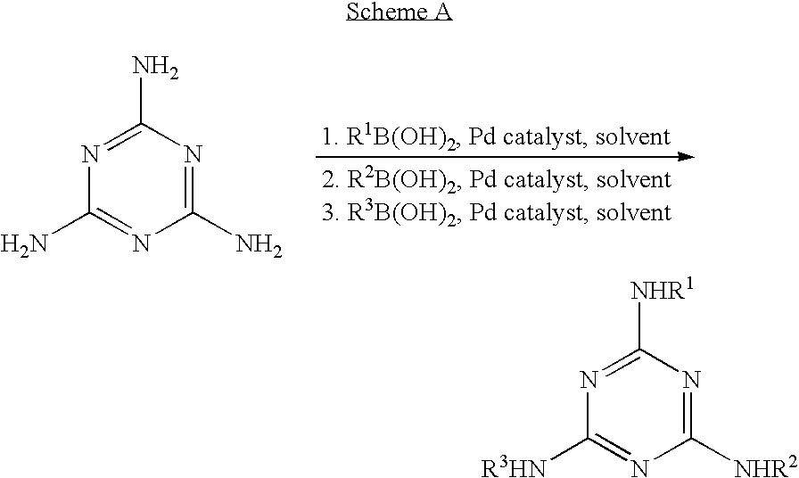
C1(N)=NC(N)=NC(N)=N1.C1([NHR2])=NC([NHR1])=NC([R3HN])=N1
